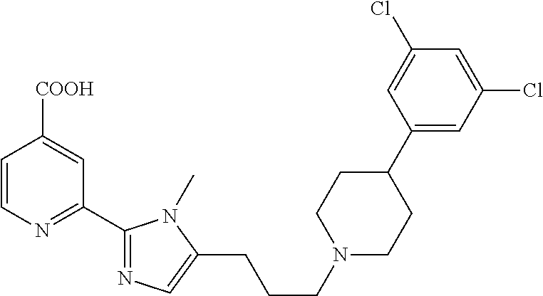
C1=CN=C(C2=NC=C(CCCN3CCC(C4=CC(Cl)=CC(Cl)=C4)CC3)N2C)C=C1[COOH]
